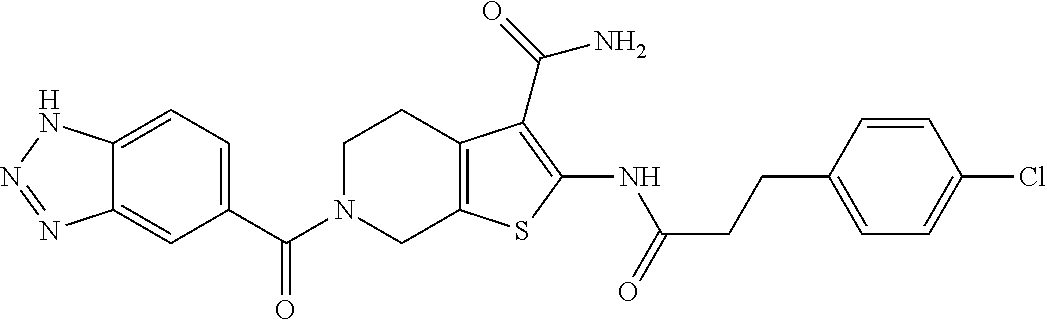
C1=C2C(=CC(C(N3CC4=C(CC3)C(C(=O)N)=C(NC(CCC3=CC=C(Cl)C=C3)=O)S4)=O)=C1)N=NN2
